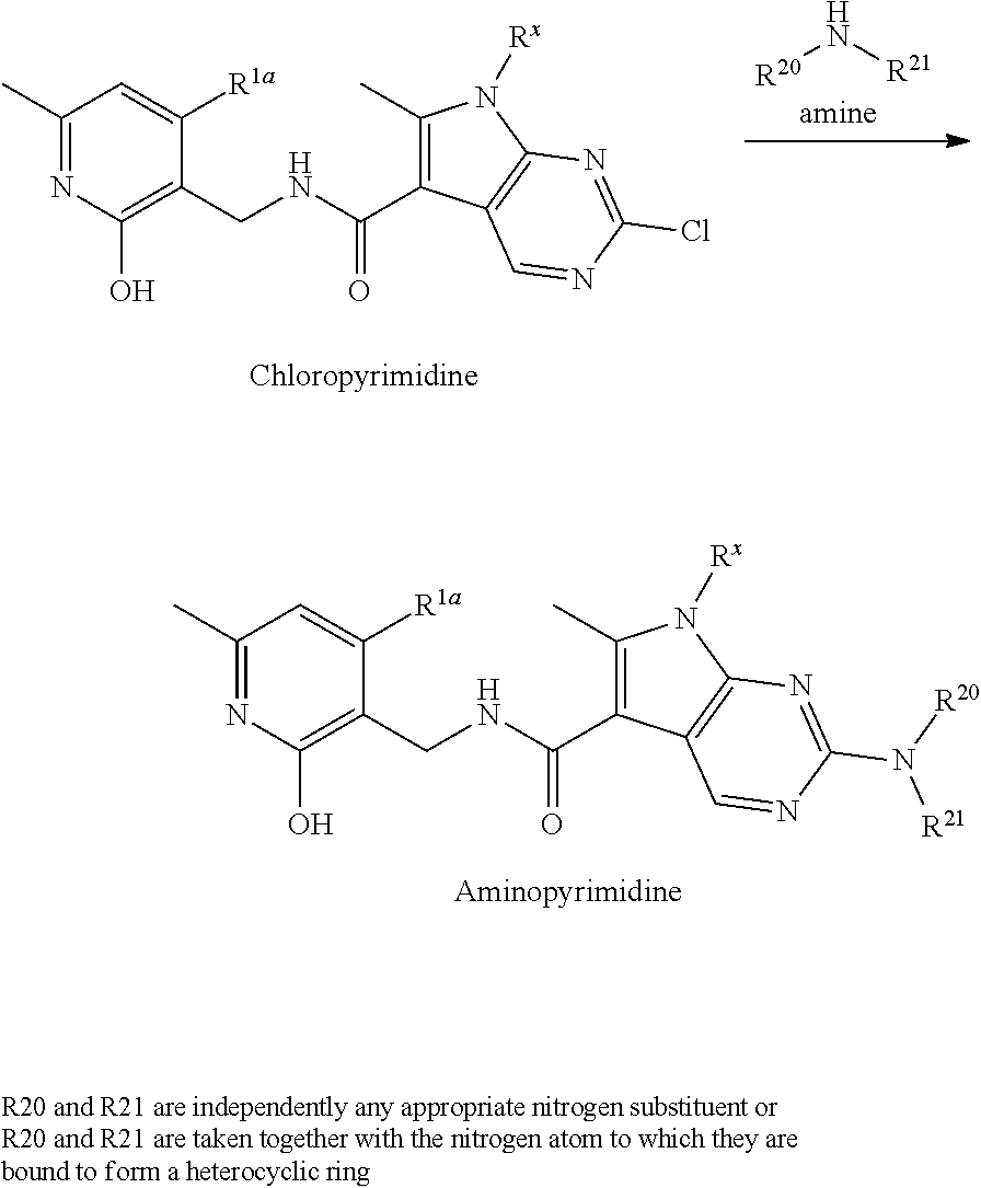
N1=C(C)C=C([R1a])C(CNC(C2=C(C)N([Rx])C3=C2C=NC(N([R20])[R21])=N3)=O)=C1O.N1=C(C)C=C([R1a])C(CNC(C2=C(C)N([Rx])C3=C2C=NC(Cl)=N3)=O)=C1O.[R20]N[R21]
